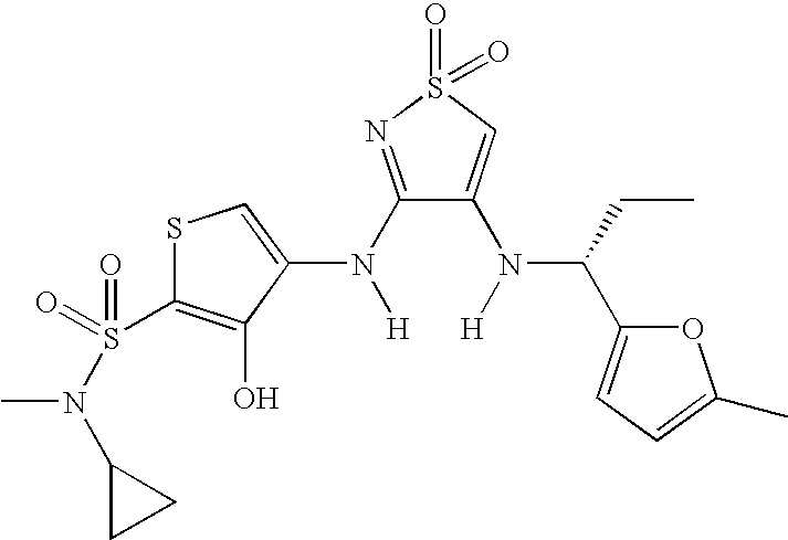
C1(N([H])C2=CSC(S(=O)(=O)N(C3CC3)C)=C2O)=NS(=O)(=O)C=C1N([H])C(CC)C1=CC=C(C)O1
